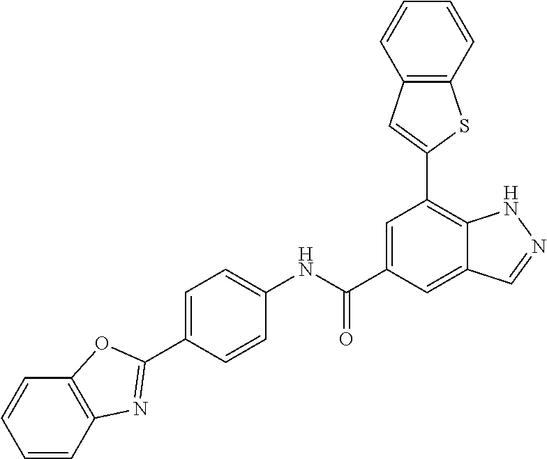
C1=CC(NC(C2=CC(C3=CC4=C(S3)C=CC=C4)=C3C(=C2)C=NN3)=O)=CC=C1C1=NC2=C(C=CC=C2)O1
